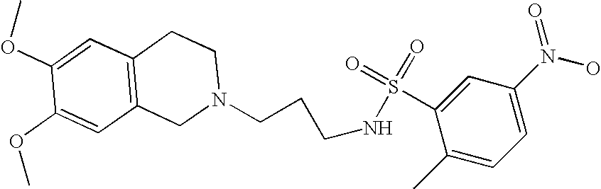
C1(C)=CC=C(N(=O)O)C=C1S(=O)(=O)NCCCN1CC2=C(C=C(OC)C(OC)=C2)CC1
